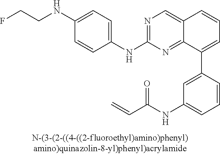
N(C1=CC=C(NC2=NC=C3C(=N2)C(C2=CC(NC(C=C)=O)=CC=C2)=CC=C3)C=C1)CCF
